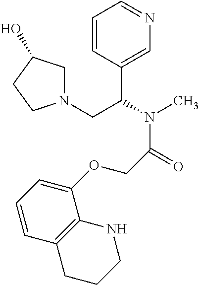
C1=CC(C(N(C)C(=O)COC2=CC=CC3=C2NCCC3)CN2CC(O)CC2)=CN=C1
